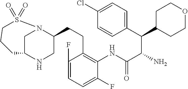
C1C2NCC(CCC3=C(NC(C(N)C(C4=CC=C(Cl)C=C4)C4CCOCC4)=O)C(F)=CC=C3F)N1S(=O)(=O)CCC2
